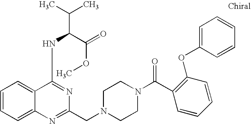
C1=CC=C2C(=C1)C(NC(C(C)C)C(=O)OC)=NC(CN1CCN(C(=O)C3=C(OC4=CC=CC=C4)C=CC=C3)CC1)=N2
